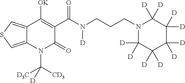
C12=CSC=C1N(C([D3C])([CD3])[D])C(=O)C(C(N(CCCN1C([D])([D])C([D])([D])C([D])([D])C([D])([D])C1([D])[D])[D])=O)=C2[OK]
